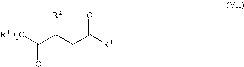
[R4O2C]C(C(CC([R1])=O)[R2])=O
